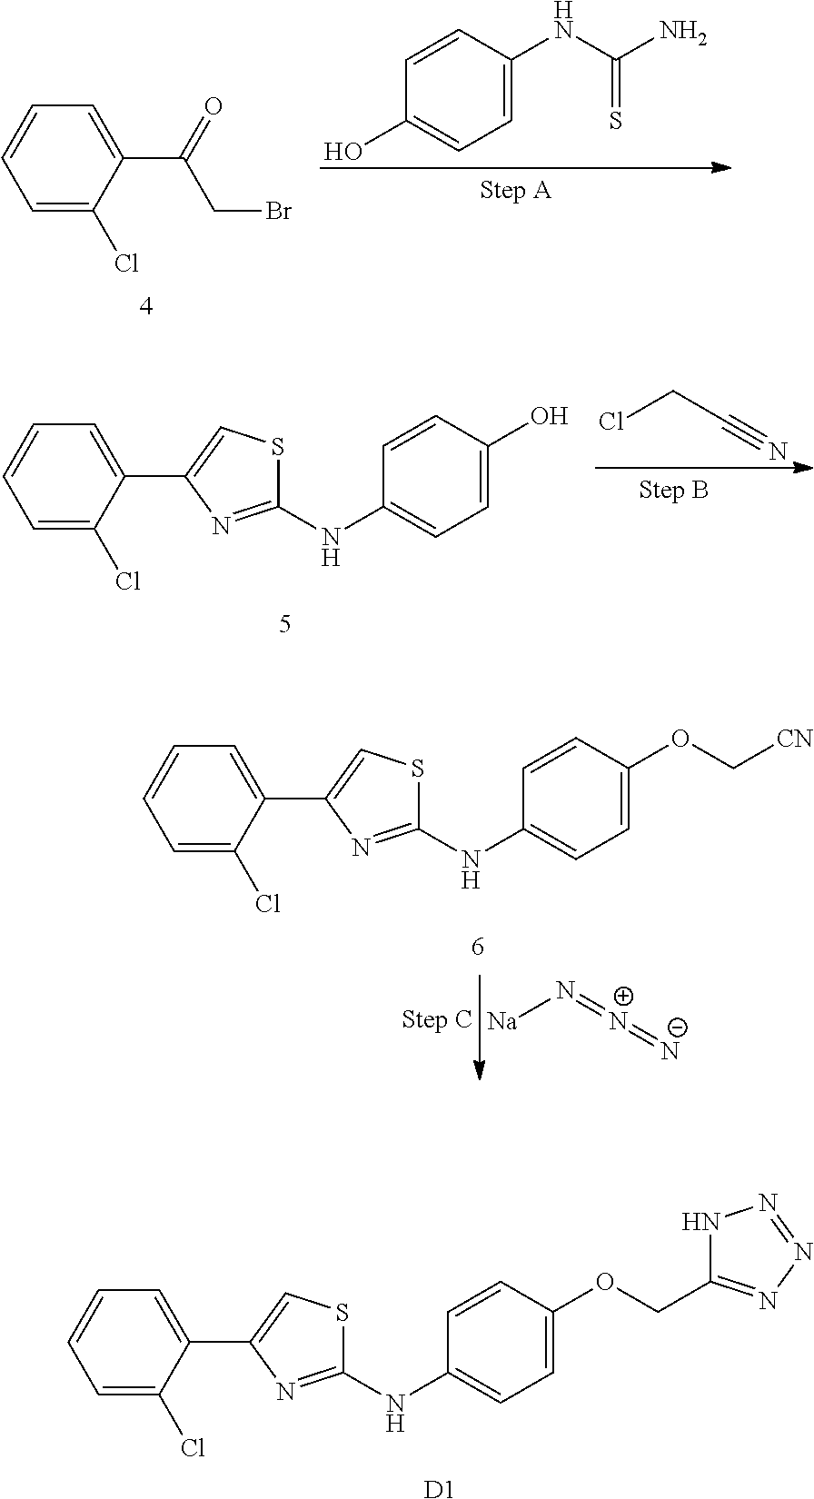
C1=CC(NC(N)=S)=CC=C1O.C1=C(Cl)C(C(=O)CBr)=CC=C1.ClCC#N.S1C(NC2=CC=C(O)C=C2)=NC(C2=CC=CC=C2Cl)=C1.N([Na])=[N+]=[N-].S1C(NC2=CC=C(OC[CN])C=C2)=NC(C2=CC=CC=C2Cl)=C1.S1C(NC2=CC=C(OCC3=NN=NN3)C=C2)=NC(C2=CC=CC=C2Cl)=C1.[D1]
